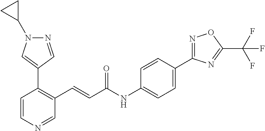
C1=CN=CC(C=CC(NC2=CC=C(C3=NOC(C(F)(F)F)=N3)C=C2)=O)=C1C1=CN(C2CC2)N=C1
